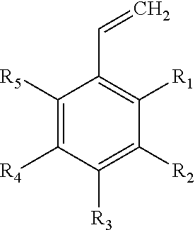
C1([R5])=C([R4])C([R3])=C([R2])C([R1])=C1C=C
